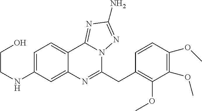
C(CNC1=CC=C2C(=C1)N=C(CC1=C(OC)C(OC)=C(OC)C=C1)N1C2=NC(N)=N1)O
